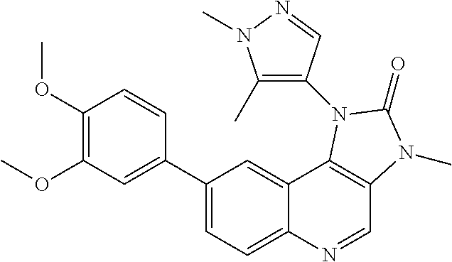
C1(C2=CC(OC)=C(OC)C=C2)=CC=C2C(=C1)C1=C(C=N2)N(C)C(=O)N1C1=C(C)N(C)N=C1
